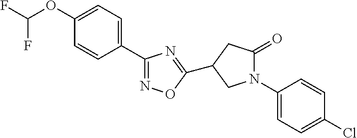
C1(OC(F)F)=CC=C(C2=NOC(C3CC(=O)N(C4=CC=C(Cl)C=C4)C3)=N2)C=C1
